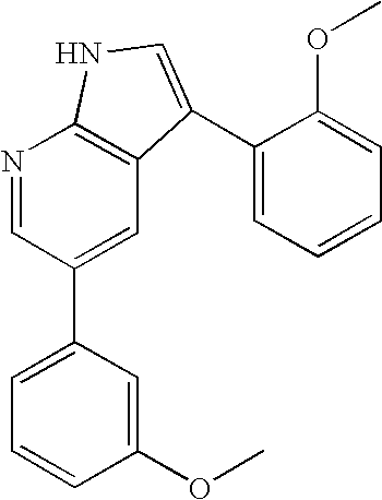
N1=CC(C2=CC=CC(OC)=C2)=CC2=C1NC=C2C1=CC=CC=C1OC
